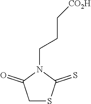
C1SC(=S)N(CCC[CO2H])C1=O
